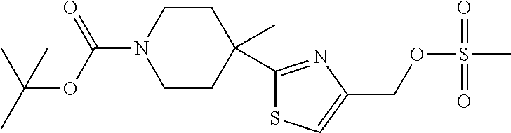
C1CN(C(OC(C)(C)C)=O)CCC1(C1=NC(COS(C)(=O)=O)=CS1)C
